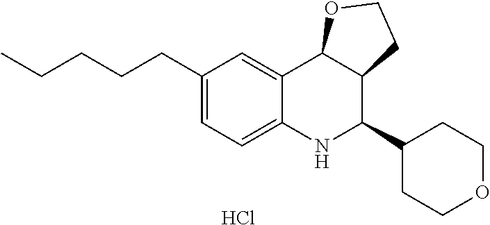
Cl.C12=CC(CCCCC)=CC=C1NC(C1CCOCC1)C1C2OCC1
